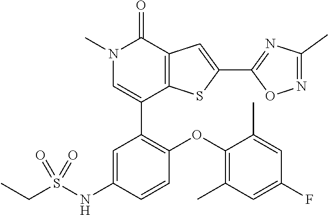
N1(C)C=C(C2=C(OC3=C(C)C=C(F)C=C3C)C=CC(NS(CC)(=O)=O)=C2)C2=C(C1=O)C=C(C1=NC(C)=NO1)S2
